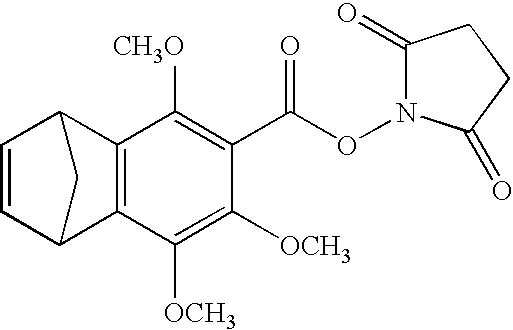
C1=CC2C3=C(C1C2)C([OCH3])=C([OCH3])C(C(ON1C(=O)CCC1=O)=O)=C3[CH3O]
